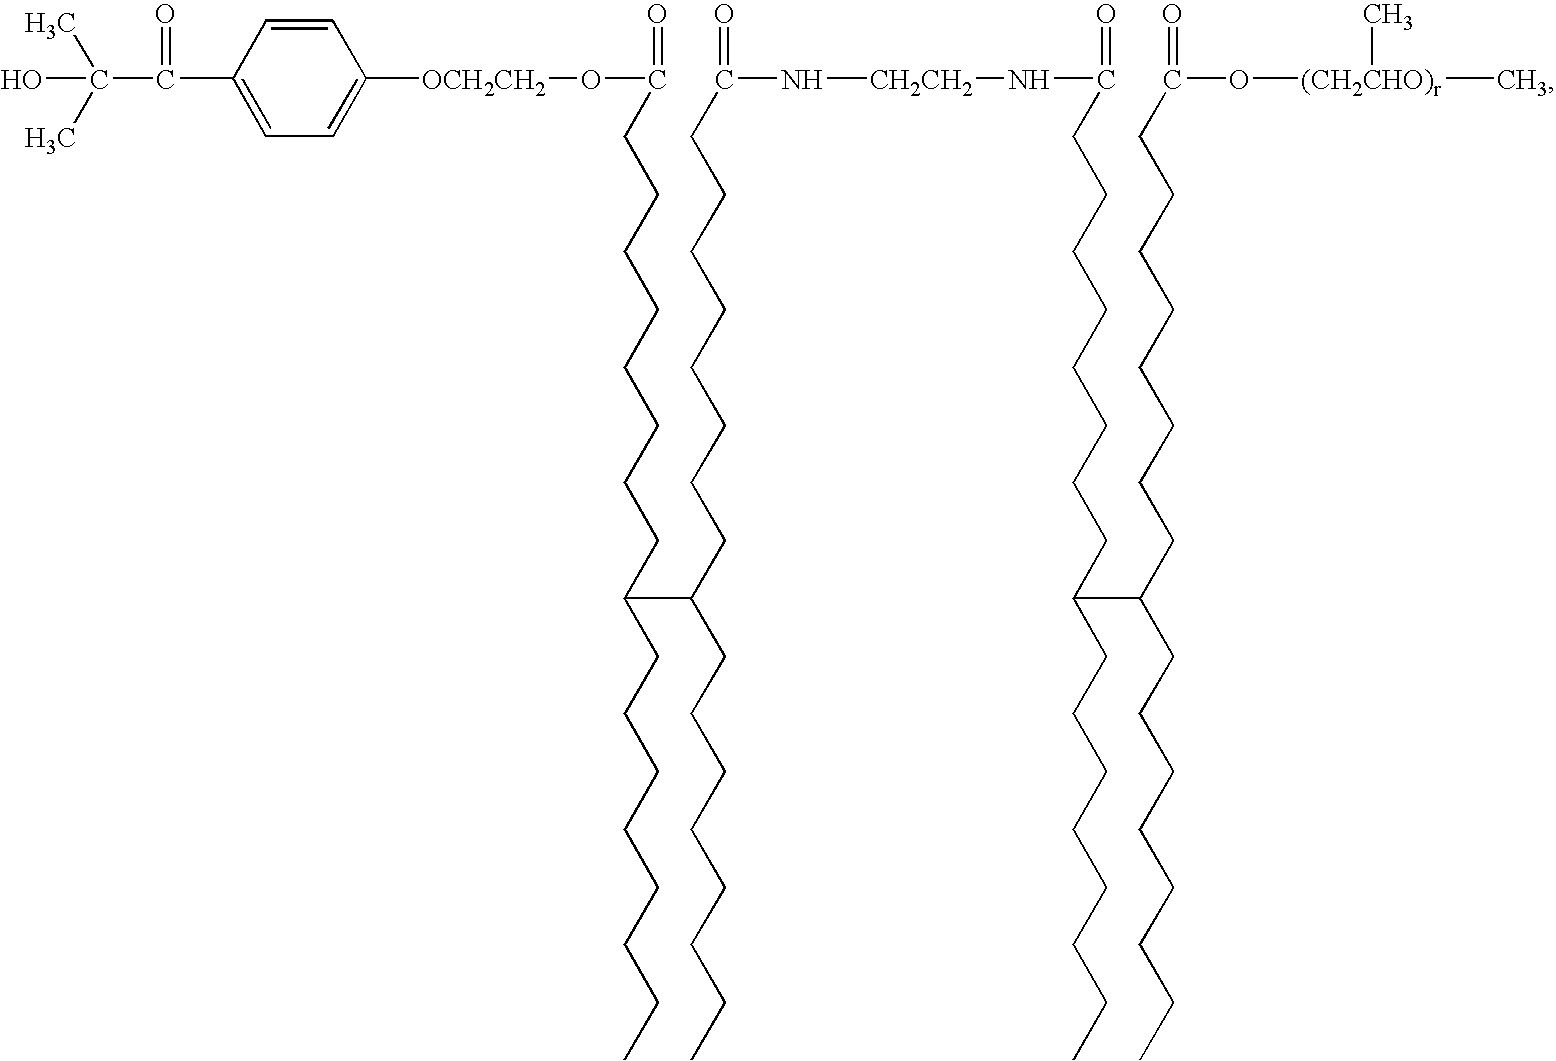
C(C(=O)C1=CC=C([OCH2CH2]OC(=O)CCCCCCCCC(CCCCCCCC)C(CCCCCCCC)CCCCCCCCC(=O)N[CH2CH2]NC(=O)CCCCCCCCC(CCCCCCCC)C(CCCCCCCC)CCCCCCCCC(O[(CH2CHO)r](C)C)=O)C=C1)(C)(C)O
